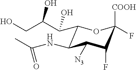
C1(C(C(CO)O)O)C(NC(C)=O)C([N3])C(F)C([COOH])(F)O1
